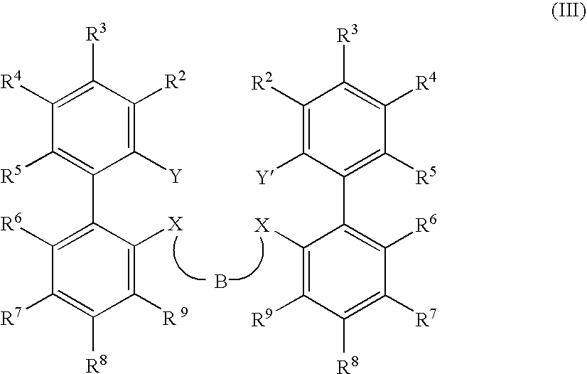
B.C1([R6])=C(C2=C([R5])C([R4])=C([R3])C([R2])=C2[Y])C([X])=C([R 9])C([R8])=C1[R7].C1([R6])=C(C2=C([R5])C([R4])=C([R3])C([R2])=C2[Y])C([X])=C([R9])C([R8])=C1[R7]
